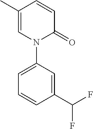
N1(C2=CC=CC(C(F)F)=C2)C(=O)C=CC(C)=C1
